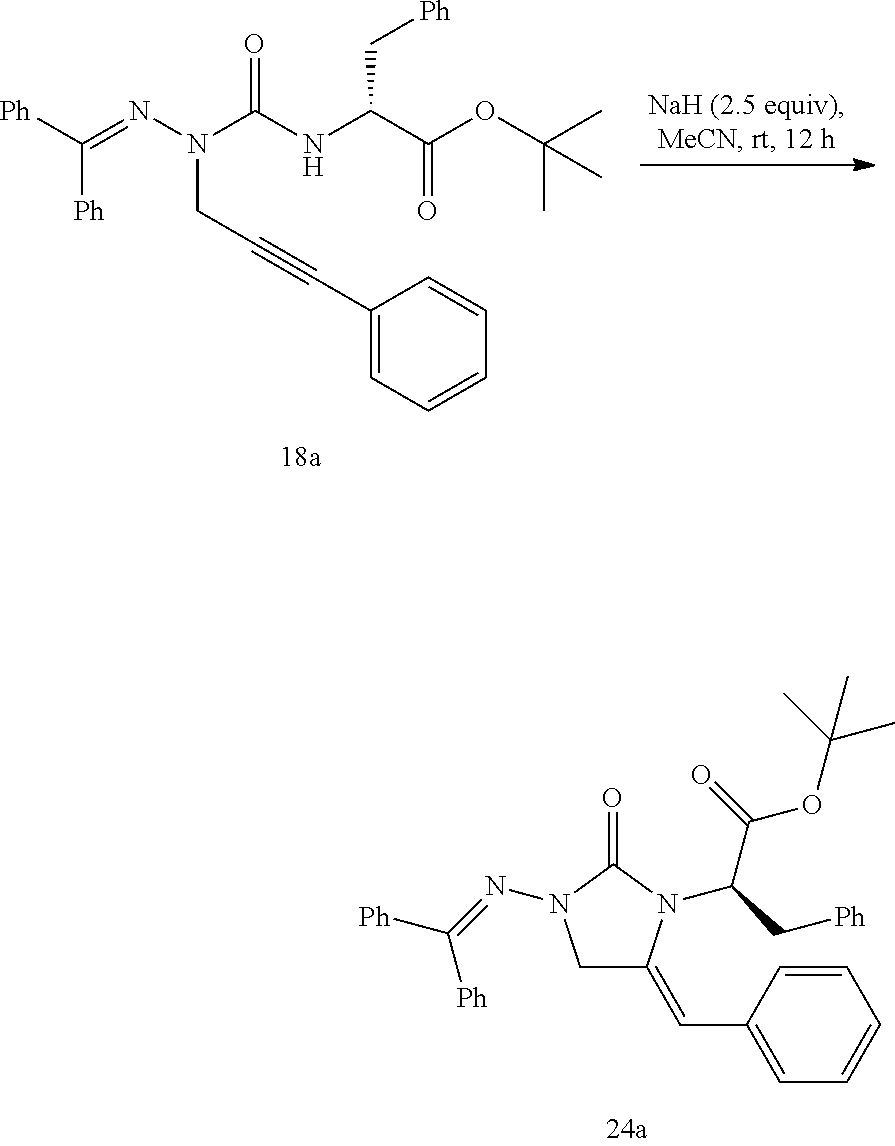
C1C(=CC2=CC=CC=C2)N(C(C(OC(C)(C)C)=O)C[Ph])C(=O)N1N=C([Ph])[Ph].[Ph]C(=NN(C(NC(C(OC(C)(C)C)=O)C[Ph])=O)CC#CC1=CC=CC=C1)[Ph]
